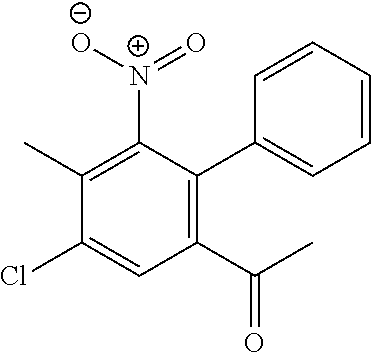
C1(Cl)=CC(C(C)=O)=C(C2=CC=CC=C2)C([N+](=O)[O-])=C1C
